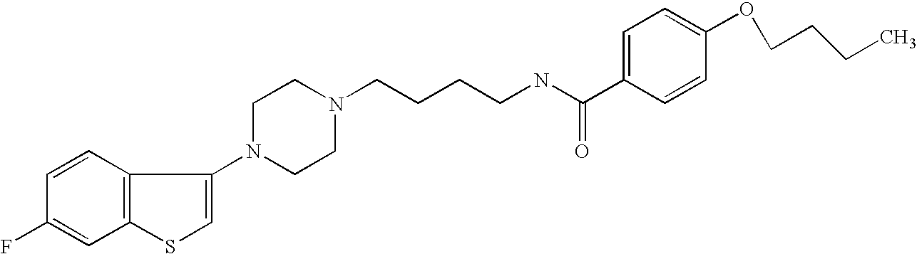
C1(F)=CC2=C(C=C1)C(N1CCN(CCCCNC(C3=CC=C(OCCCC)C=C3)=O)CC1)=CS2
